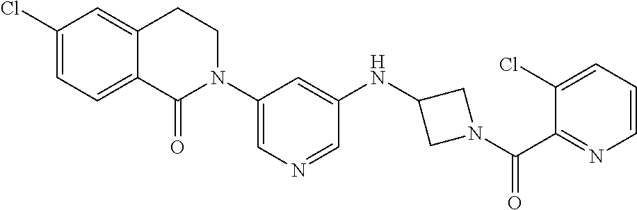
C1(Cl)=CC=C2C(=C1)CCN(C1=CN=CC(NC3CN(C(C4=NC=CC=C4Cl)=O)C3)=C1)C2=O
